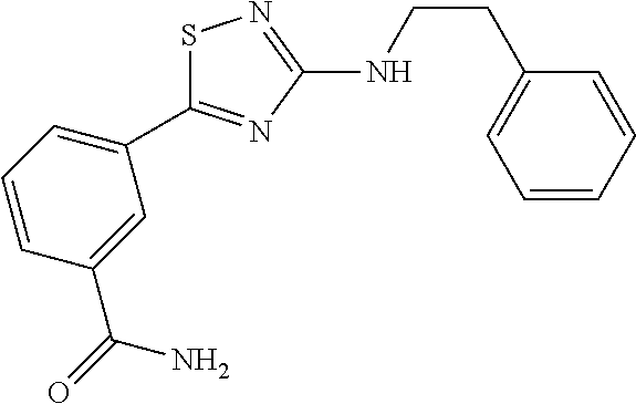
S1C(C2=CC=CC(C(=O)N)=C2)=NC(NCCC2=CC=CC=C2)=N1
